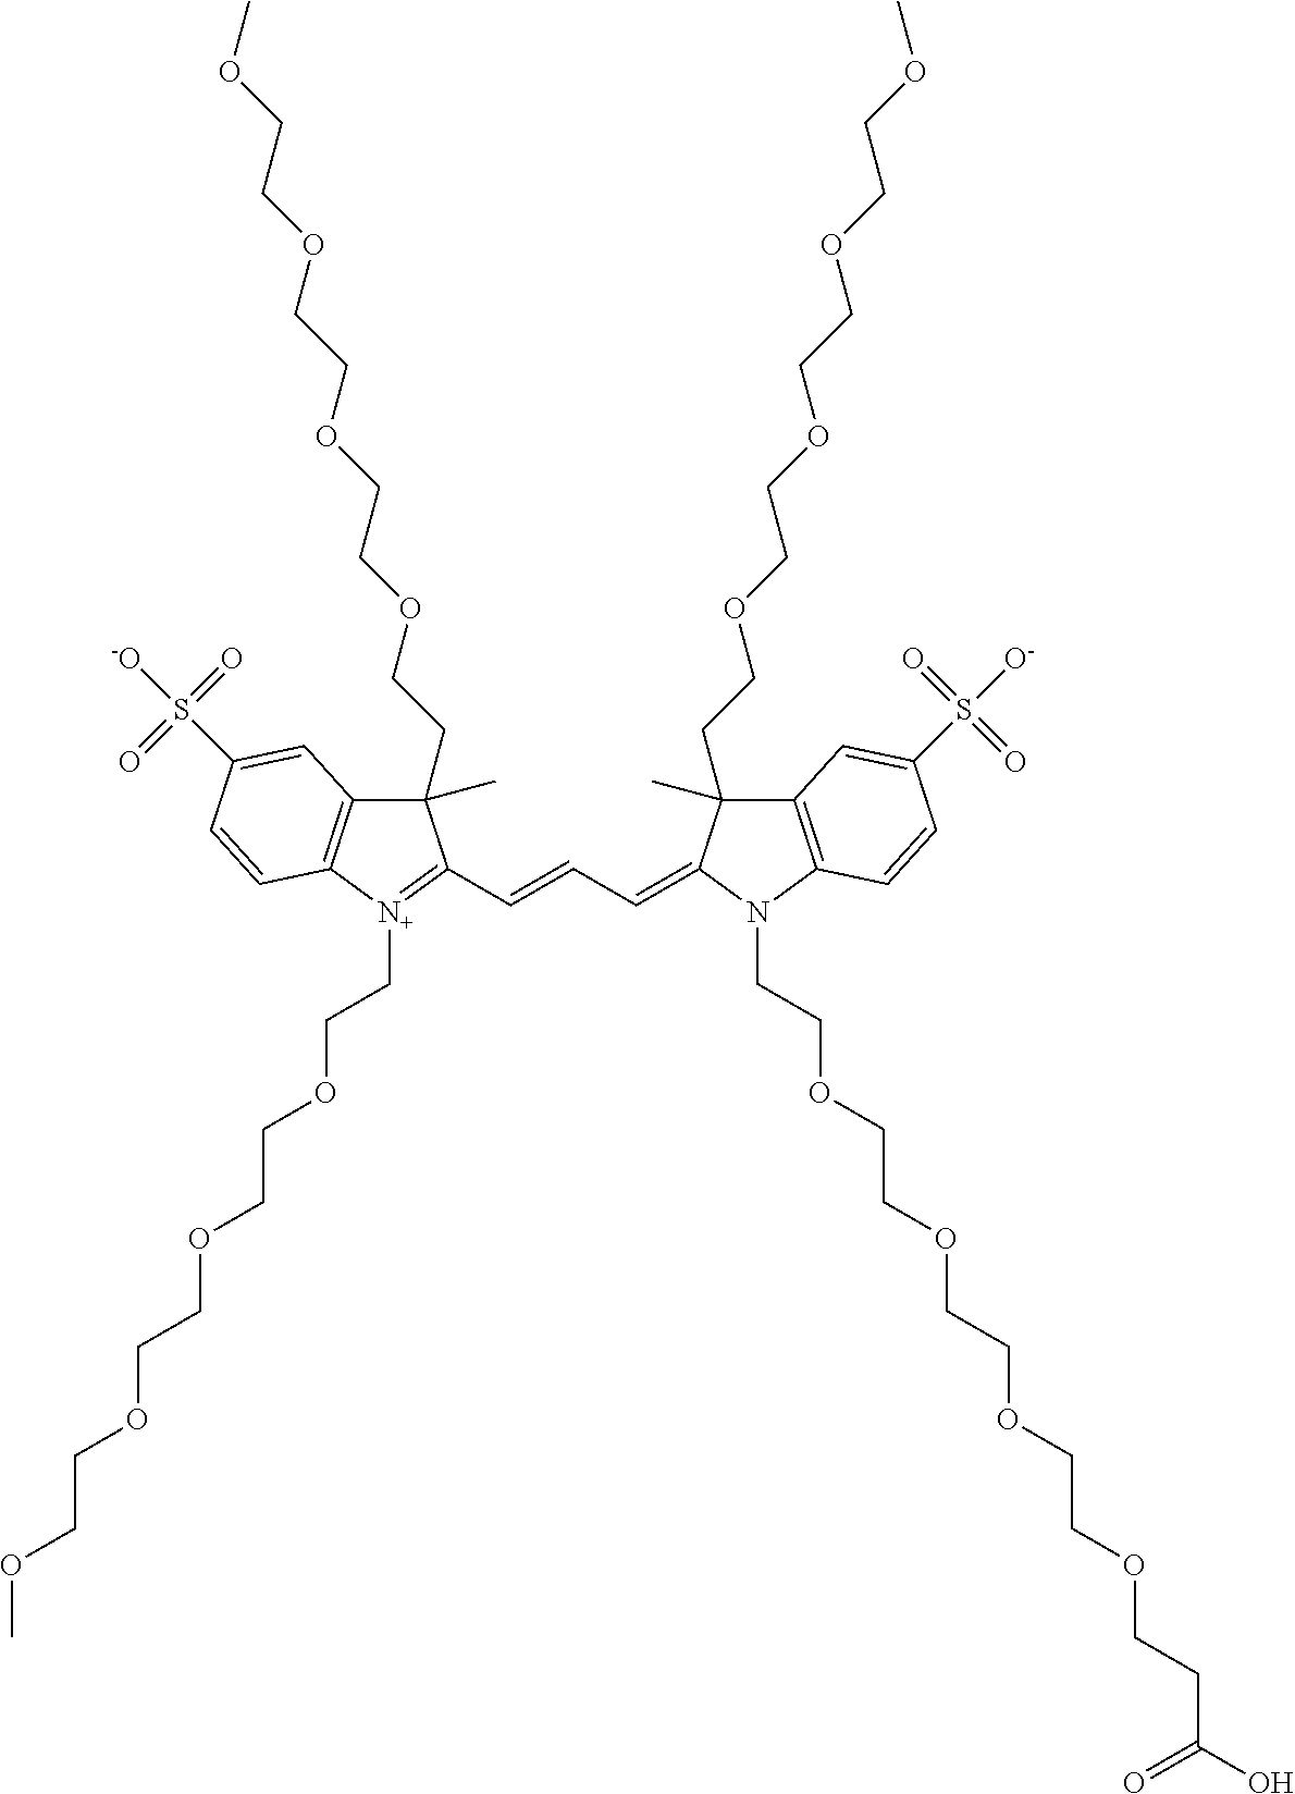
C1(C)(CCOCCOCCOCCOC)C2=C([N+](CCOCCOCCOCCOC)=C1C=CC=C1C(C)(CCOCCOCCOCCOC)C3=C(N1CCOCCOCCOCCOCCC(O)=O)C=CC(S(=O)(=O)[O-])=C3)C=CC(S(=O)(=O)[-O])=C2
